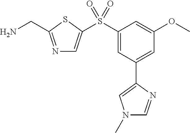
N1=C(CN)SC(S(C2=CC(C3=CN(C)C=N3)=CC(OC)=C2)(=O)=O)=C1
